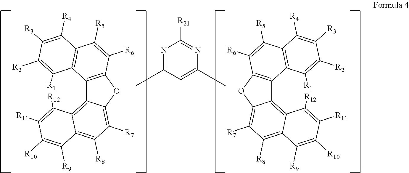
C12=C(OC3=C([R7])C([R8])=C4C(=C13)C([R12])=C([R11])C([R10])=C4[R9])C([R6])=C([R5])C1=C2C([R1])=C([R2])C([R3])=C1[R4].C12=C(OC3=C([R7])C([R8])=C4C(=C13)C([R12])=C([R11])C([R10])=C4[R9])C([R6])=C([R5])C1=C2C([R1])=C([R2])C([R3])=C1[R4].N1=C(C)C=C(C)N=C1[R21]
